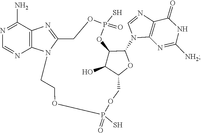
C1=NC2=C(N1C1C3C(O)C(COP(S)(=O)OCCN4C(=NC5=C4N=CN=C5N)COP(S)(=O)O3)O1)N=C([NH2])NC2=O
